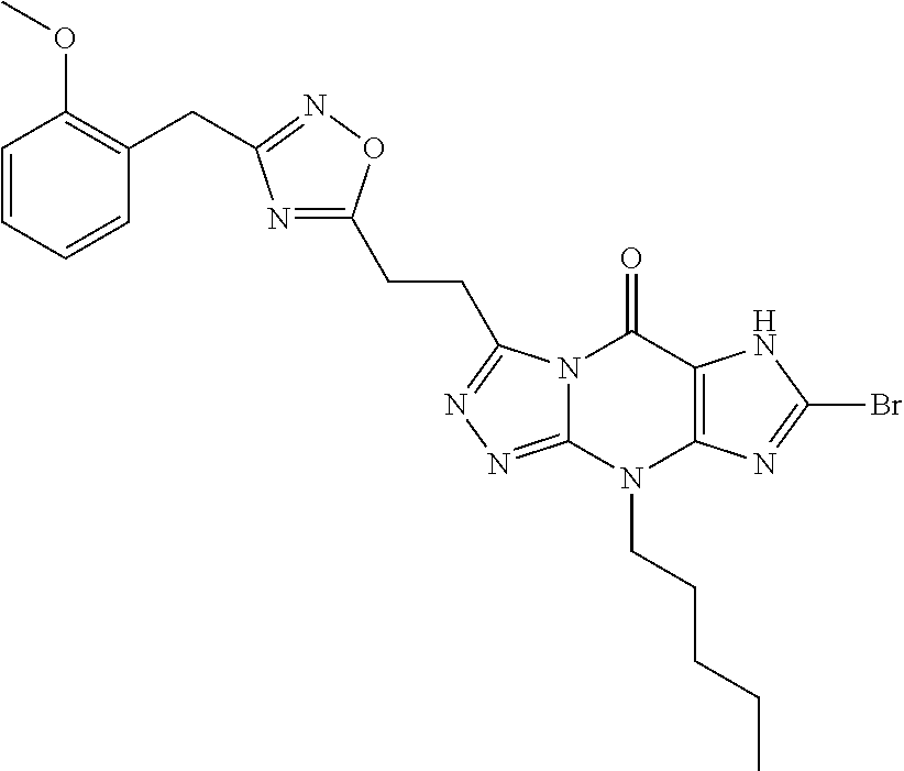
C1=CC=CC(CC2=NOC(CCC3=NN=C4N3C(=O)C3=C(N4CCCCC)N=C(Br)N3)=N2)=C1OC
